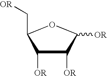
O1C(C[OR])C([OR])C([OR])C1[OR]
